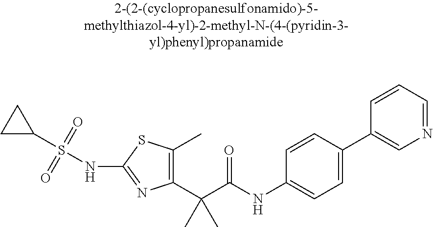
C1(C(C(NC2=CC=C(C3=CN=CC=C3)C=C2)=O)(C)C)=C(C)SC(NS(C2CC2)(=O)=O)=N1
